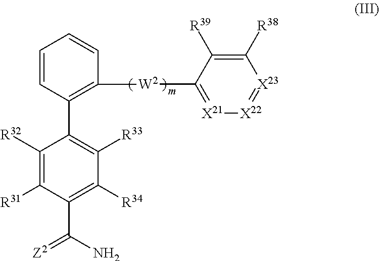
C1([R31])=C([R32])C(C2=C([W2]C3=[X21][X22]=[X23]C([R38])=C3[R39])C=CC=C2)=C([R33])C([R34])=C1C(N)=[Z2]
